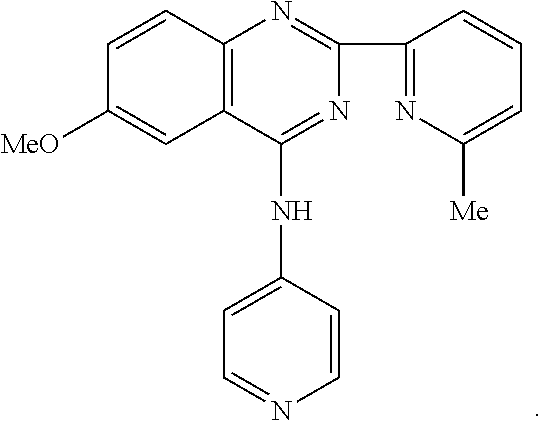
C1([MeO])=CC2=C(C=C1)N=C(C1=NC([Me])=CC=C1)N=C2NC1=CC=NC=C1
